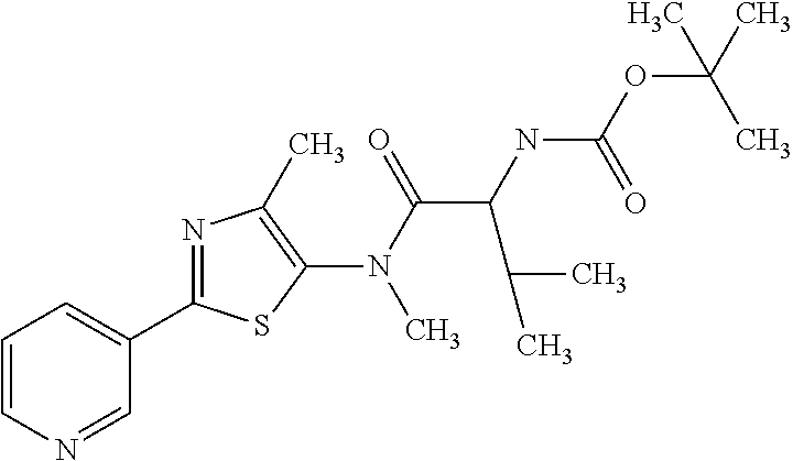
C1(C2=NC(C)=C(N(C)C(=O)C(NC(OC(C)(C)C)=O)C(C)C)S2)=CC=CN=C1
